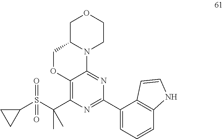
C1C2N(CCO1)C1=NC(C3=CC=CC4=C3C=CN4)=NC(C(S(=O)(C3CC3)=O)(C)C)=C1OC2
